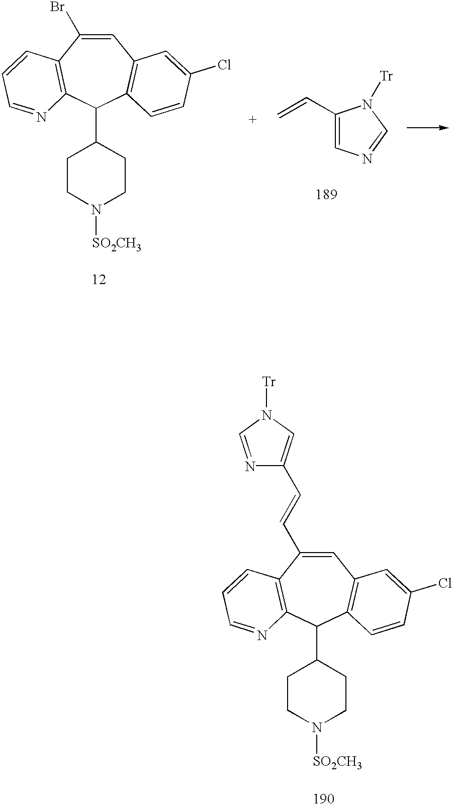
C1=C(Br)C2=C(C(C3CCN([SO2CH3])CC3)C3=C1C=C(Cl)C=C3)N=CC=C2.C1(C=C)=CN=CN1[Tr].C1=C(C=CC2=CN([Tr])C=N2)C2=C(C(C3CCN([SO2CH3])CC3)C3=C1C=C(Cl)C=C3)N=CC=C2
